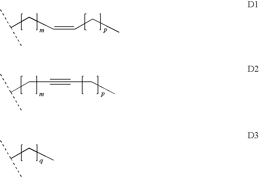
C(CC=CCC)(C)C.C(CC#CCC)(C)C.C(CC)(C)C
